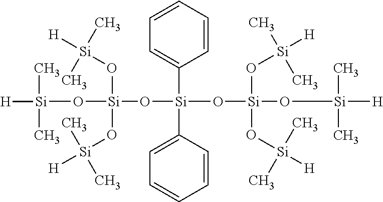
C1=CC=C([Si](C2=CC=CC=C2)(O[Si](O[Si]([H])(C)C)(O[Si]([H])(C)C)O[Si]([H])(C)C)O[Si](O[Si]([H])(C)C)(O[Si]([H])(C)C)O[Si]([H])(C)C)C=C1
